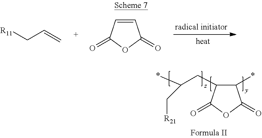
C(C=C)[R11].C1=CC(=O)OC1=O.C1(*)C(CC(*)C[R21])C(=O)OC1=O
